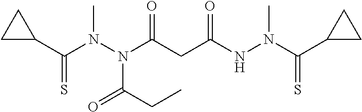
C1(C(N(N(C(CC(NN(C(C2CC2)=S)C)=O)=O)C(CC)=O)C)=S)CC1
